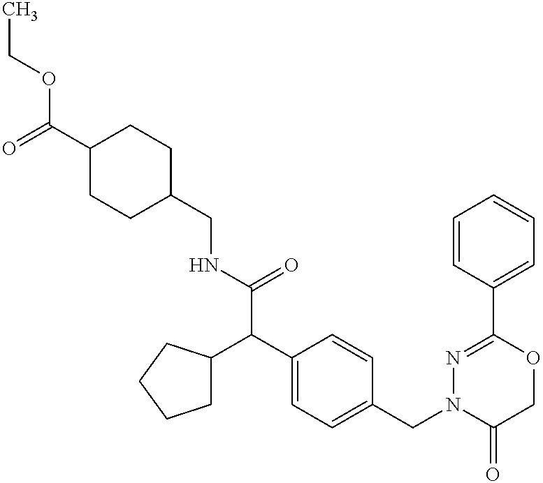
C(NC(C(C1=CC=C(CN2C(=O)COC(C3=CC=CC=C3)=N2)C=C1)C1CCCC1)=O)C1CCC(C(=O)OCC)CC1
